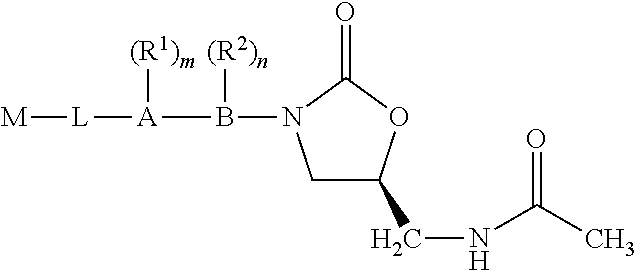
[M][L][A](B(N1CC(CNC(C)=O)OC1=O)[(R2)n])[(R1)m]
